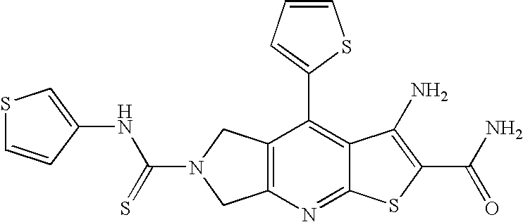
C12=C(N=C3C(=C1C1=CC=CS1)C(N)=C(C(N)=O)S3)CN(C(=S)NC1=CSC=C1)C2
